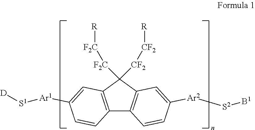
C12=C(C([CF2][CF2][R])([F2C][F2C][R])C3=C1C=CC([Ar2][S2][B1])=C3)C=C([Ar1][S1][D])C=C2
